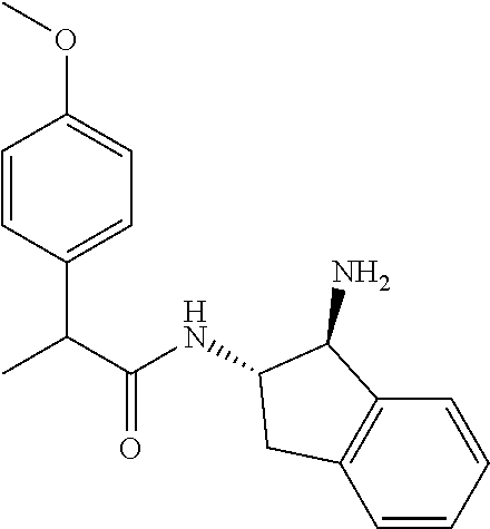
C1=CC(C(C(=O)NC2C(N)C3=C(C=CC=C3)C2)C)=CC=C1OC
